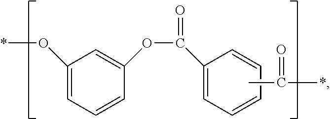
*OC1=CC=CC(OC(=O)C2=CC=CC=C2)=C1.CC(*)=O
